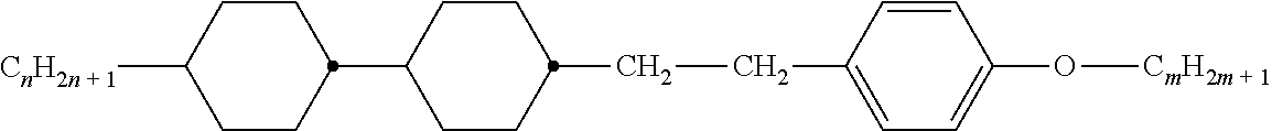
C1CC(C2CCC(CCC3=CC=C(O[CmH2m + 1])C=C3)CC2)CCC1[CnH2n + 1]
